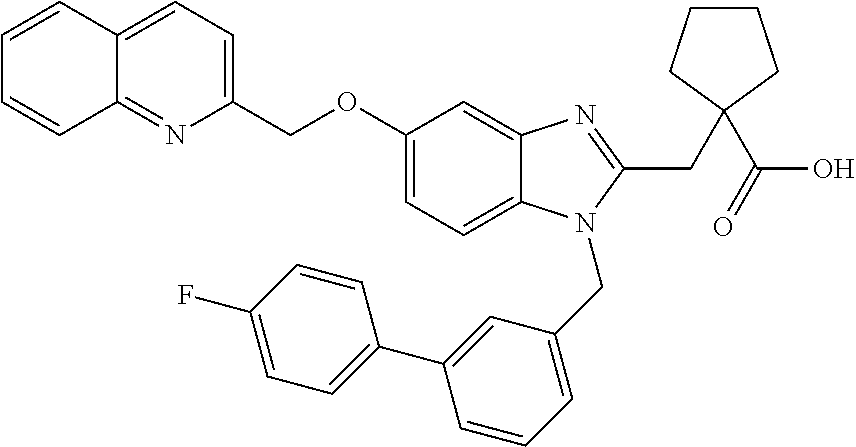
C1=CC=CC2=NC(COC3=CC=C4C(=C3)N=C(CC3(C(O)=O)CCCC3)N4CC3=CC=CC(C4=CC=C(F)C=C4)=C3)=CC=C12
